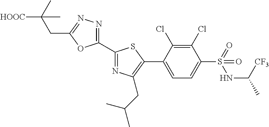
C1(C2=NC(CC(C)C)=C(C3=CC=C(S(=O)(NC([CF3])C)=O)C(Cl)=C3Cl)S2)=NN=C(CC(C)([HOOC])C)O1
